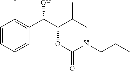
C1=CC=CC(C(C(C(C)C)OC(NCCC)=O)O)=C1I
